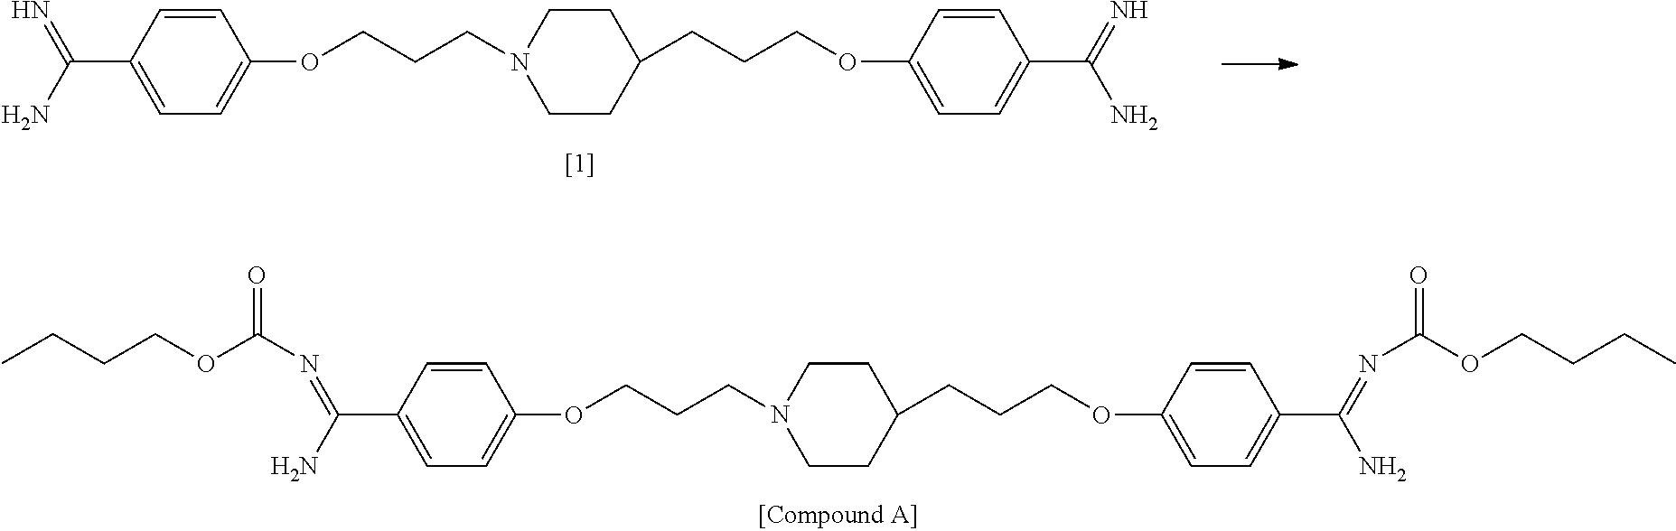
C1=CC(C(N)=N)=CC=C1OCCCN1CCC(CCCOC2=CC=C(C(=N)N)C=C2)CC1.C1=CC(C(N)=NC(OCCCC)=O)=CC=C1OCCCN1CCC(CCCOC2=CC=C(C(=NC(OCCCC)=O)N)C=C2)CC1
